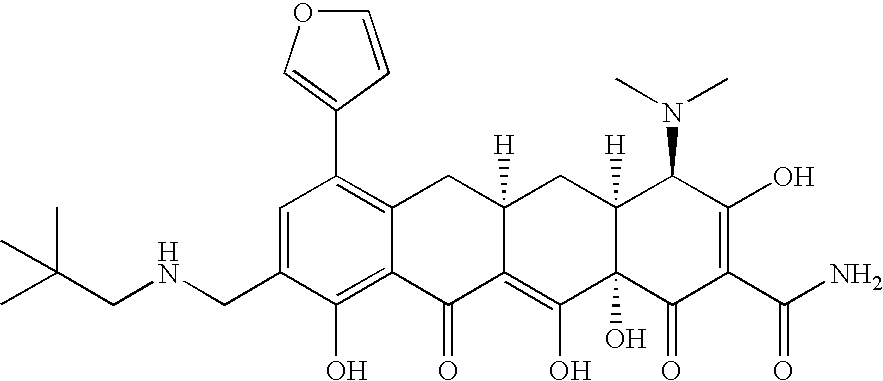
N(CC1=CC(C2=COC=C2)=C2C(=C1O)C(=O)C1=C(O)C3(O)C([H])(CC1([H])C2)C(N(C)C)C(O)=C(C(N)=O)C3=O)CC(C)(C)C
